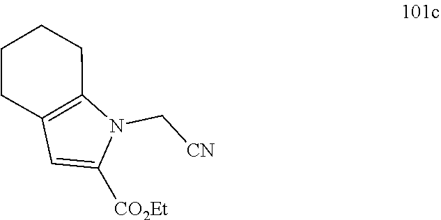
C1([CO2Et])=CC2=C(N1C[CN])CCCC2
